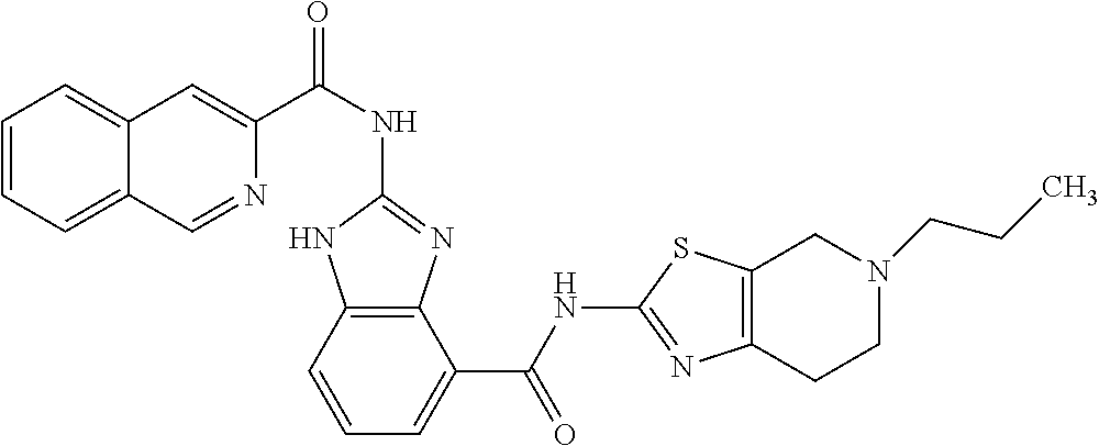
C1(NC(C2=CC3=CC=CC=C3C=N2)=O)=NC2=C(N1)C=CC=C2C(NC1=NC2=C(S1)CN(CCC)CC2)=O
